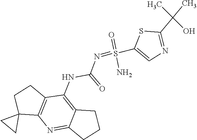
C12(C3=C(CC1)C(NC(=O)N=S(C1=CN=C(C(C)(O)C)S1)(N)=O)=C1C(=N3)CCC1)CC2
